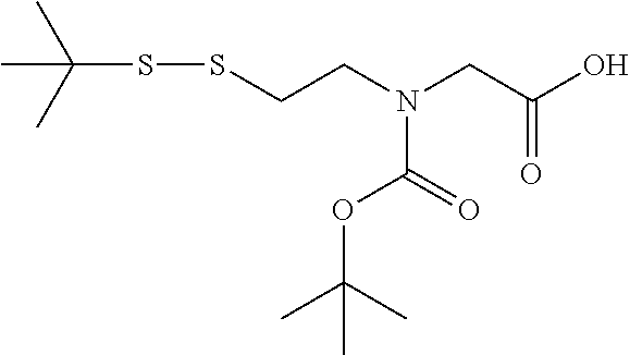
C(SSCCN(CC(O)=O)C(=O)OC(C)(C)C)(C)(C)C
